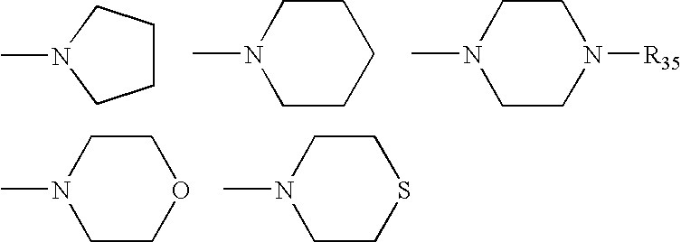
CN1CCCC1.CN1CCCCC1.CN1CCN([R35])CC1.CN1CCOCC1.CN1CCSCC1
